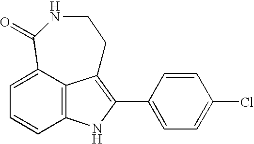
C12=C3C(=CC=C1)C(=O)NCCC3=C(C1=CC=C(Cl)C=C1)N2
